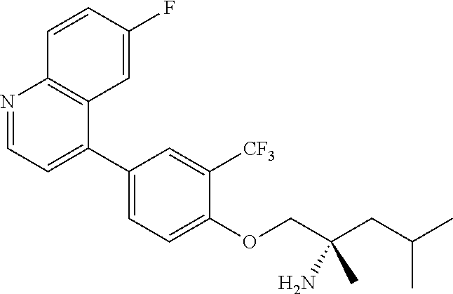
N1=CC=C(C2=CC=C(OCC(C)(N)CC(C)C)C([CF3])=C2)C2=C1C=CC(F)=C2
